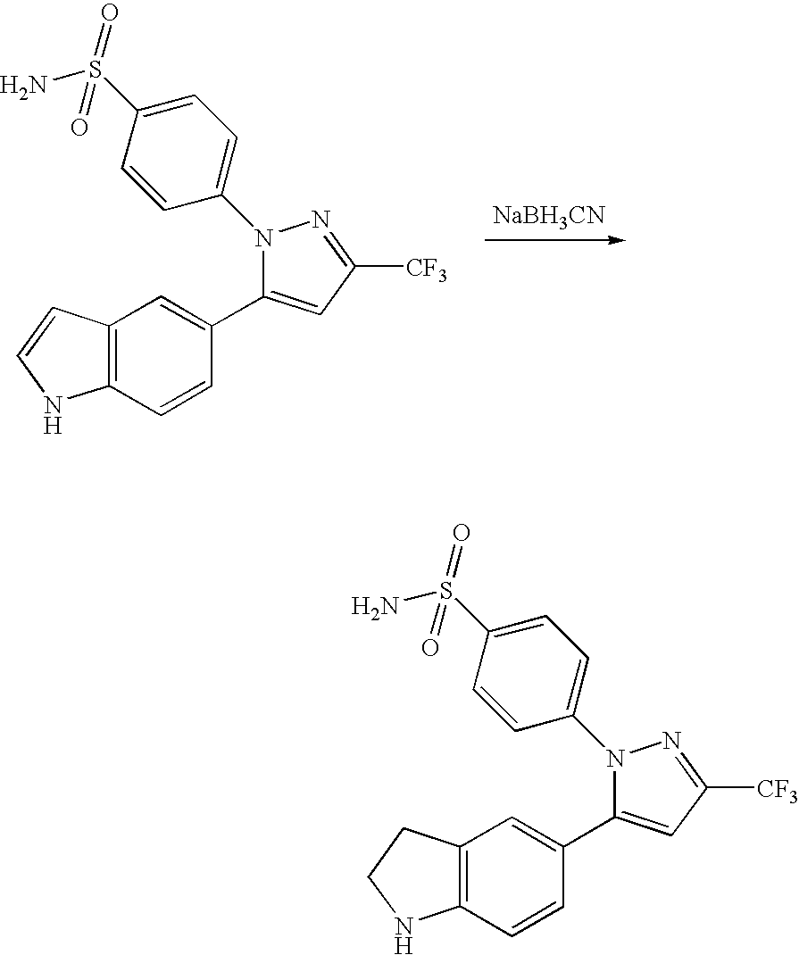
[NaBH3CN].N1(C2=CC=C(S(=O)(=O)N)C=C2)C(C2=CC3=C(C=C2)NC=C3)=CC([CF3])=N1.N1(C2=CC=C(S(=O)(=O)N)C=C2)C(C2=CC3=C(C=C2)NCC3)=CC([CF3])=N1
